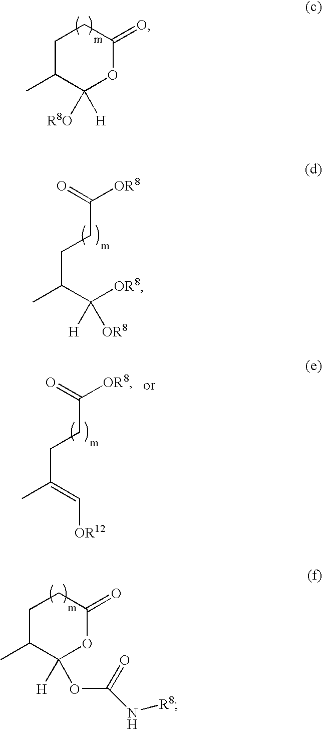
C(CCC(C)C([OR8])([OR8])[H])(=O)[OR8].C1C(C)C([R8O])([H])OC(=O)C1.C(CCC(C)=C[OR12])(=O)[OR8].C1C(C)C([H])(OC(N[R8])=O)OC(=O)C1
